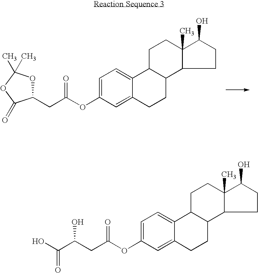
C1(CC(OC2=CC=C3C(=C2)CCC2C3CCC3(C)C(O)CCC23)=O)OC(C)(C)OC1=O.OC(=O)C(O)CC(=O)OC1=CC=C2C(=C1)CCC1C2CCC2(C)C(O)CCC12
